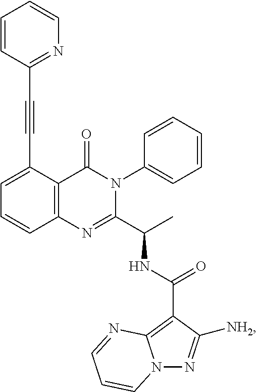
C(#CC1=CC=CC2=C1C(=O)N(C1=CC=CC=C1)C(C(C)NC(C1=C3N(N=C1[NH2])C=CC=N3)=O)=N2)C1=NC=CC=C1
